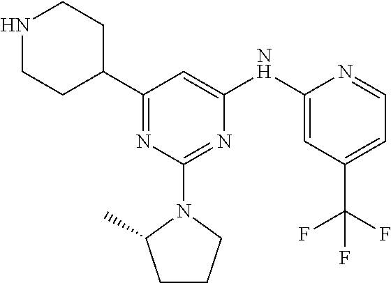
N1CCC(C2=NC(N3C(C)CCC3)=NC(NC3=CC(C(F)(F)F)=CC=N3)=C2)CC1
